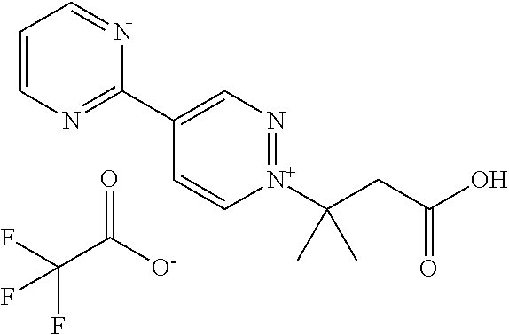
C1=CN=C(C2=CN=[N+](C(CC(=O)O)(C)C)C=C2)N=C1.O=C(C(F)(F)F)[O-]
